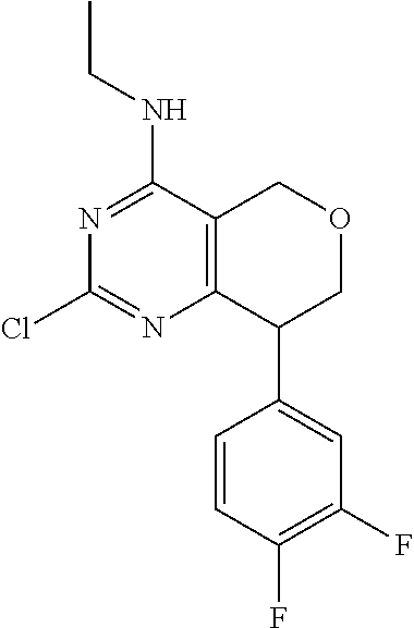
N1=C(NCC)C2=C(N=C1Cl)C(C1=CC(F)=C(F)C=C1)COC2
